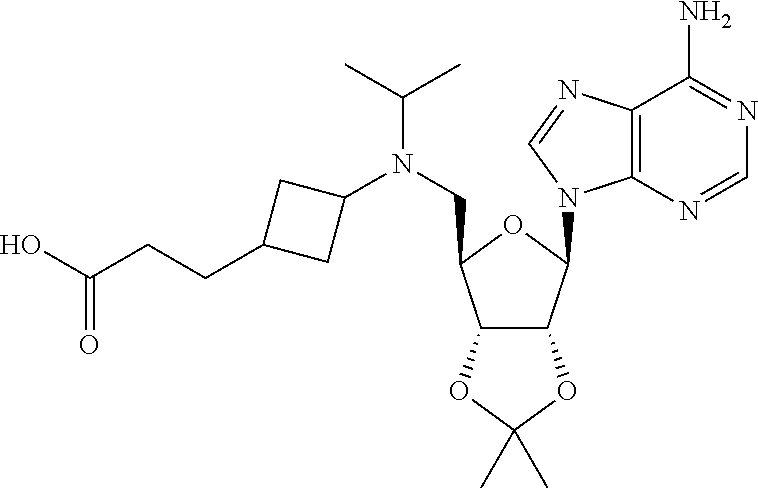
C12C(C(N3C4=C(N=C3)C(N)=NC=N4)OC1CN(C(C)C)C1CC(CCC(O)=O)C1)OC(C)(C)O2
